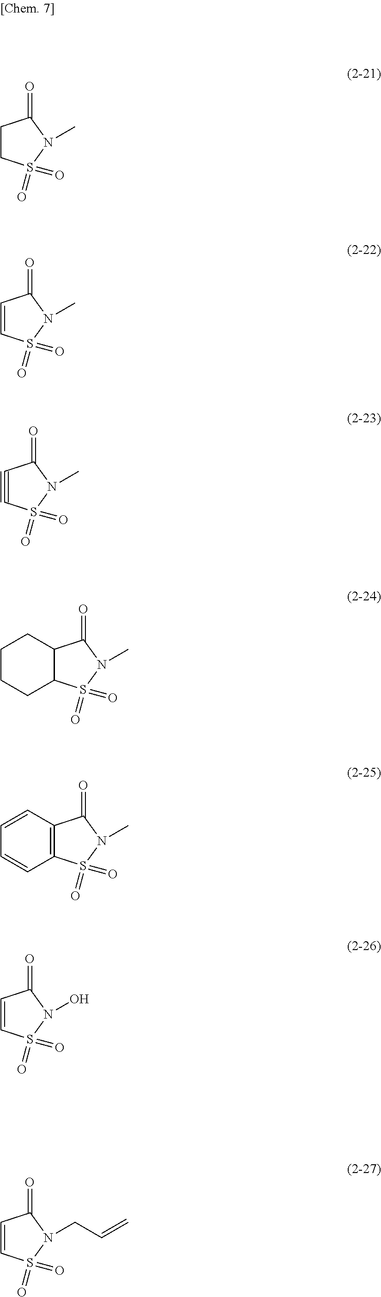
C1=CS(=O)(=O)N(O)C1=O.C1=CS(=O)(=O)N(CC=C)C1=O.C1CS(=O)(=O)N(C)C1=O.C1=CS(=O)(=O)N(C)C1=O.C1#CS(=O)(=O)N(C)C1=O.C12C(S(=O)(=O)N(C)C1=O)CCCC2.C12=C(S(=O)(=O)N(C)C1=O)C=CC=C2
